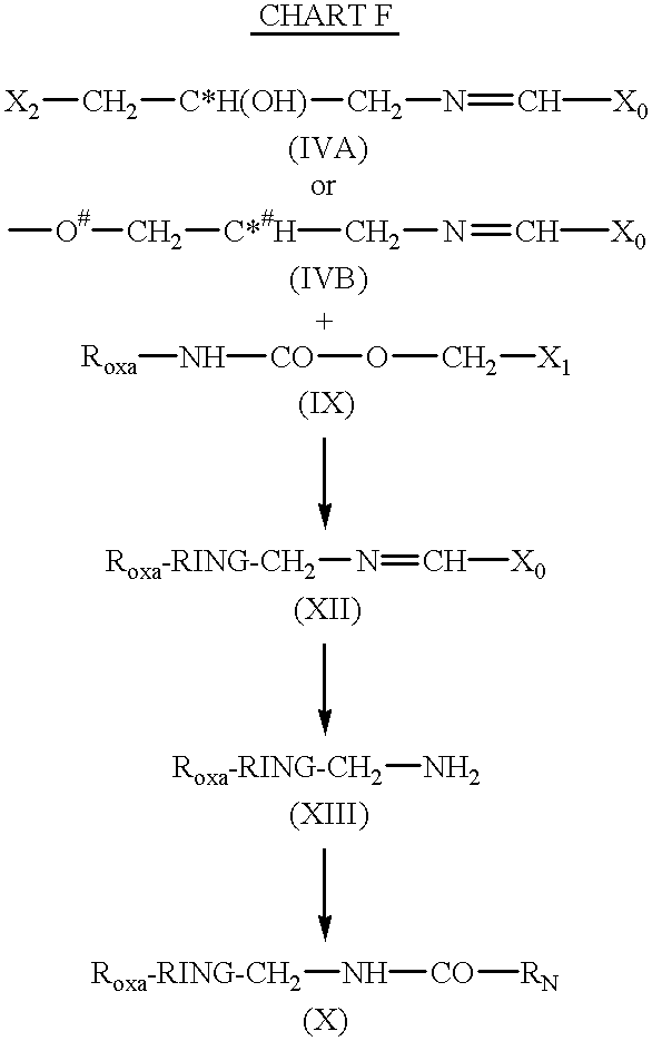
[X2]C[C*H(OH)]CN=C[X0].[O#](C[C*#H]CN=C[X0])C.[Roxa]N[CO]OC[X1].[Roxa-RING-CH2]N=C[X0].[Roxa-RING-CH2]N.[Roxa-RING-CH2]N[CO][RN]
